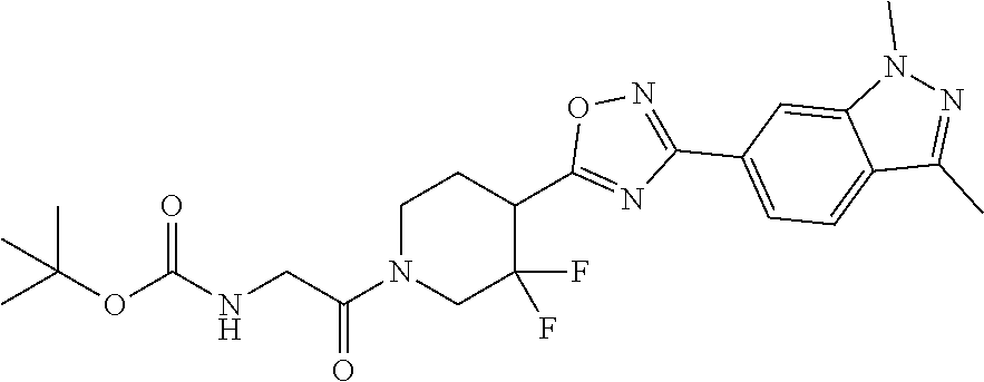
C1N(C(CNC(OC(C)(C)C)=O)=O)CC(F)(F)C(C2=NC(C3=CC=C4C(=C3)N(C)N=C4C)=NO2)C1
